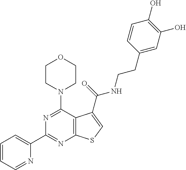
C1(C2=NC3=C(C(N4CCOCC4)=N2)C(C(NCCC2=CC(O)=C(O)C=C2)=O)=CS3)=CC=CC=N1
